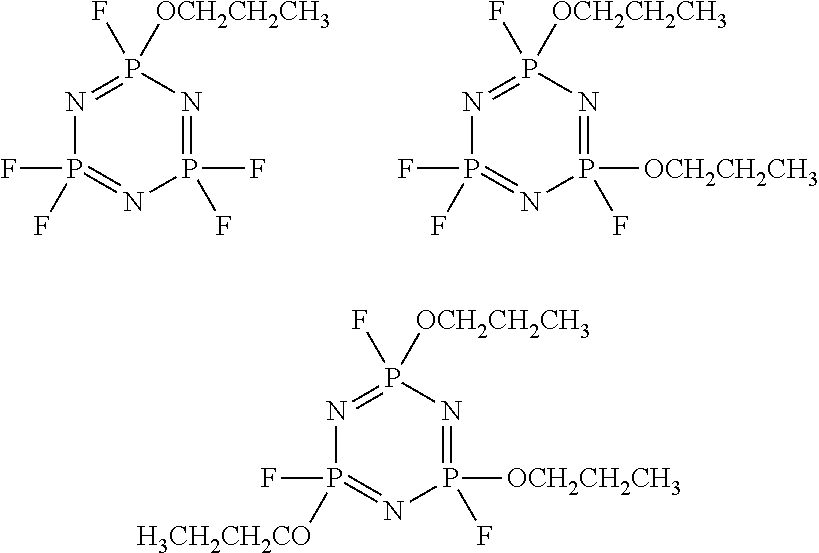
P1(F)(F)=NP(F)([OCH2CH2CH3])=NP(F)(F)=N1.P1([OCH2CH2CH3])(F)=NP(F)([OCH2CH2CH3])=NP(F)(F)=N1.P1([OCH2CH2CH3])(F)=NP(F)([OCH2CH2CH3])=NP(F)([H3CH2CH2CO])=N1
